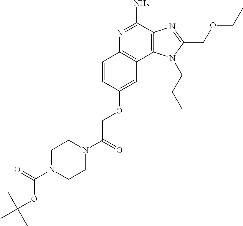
N1=C(N)C2=C(C3=C1C=CC(OCC(N1CCN(C(OC(C)(C)C)=O)CC1)=O)=C3)N(CCC)C(COCC)=N2
